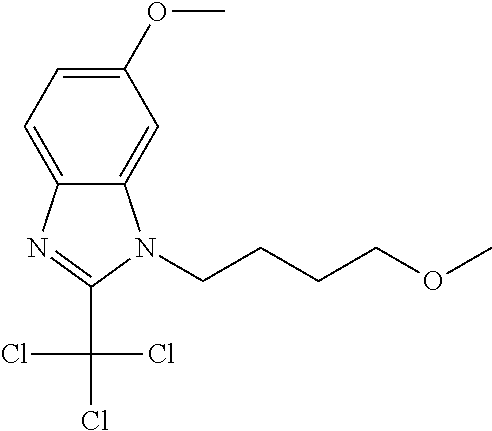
C1(OC)=CC=C2C(=C1)N(CCCCOC)C(C(Cl)(Cl)Cl)=N2
